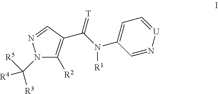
N1(C([R4])([R3])[R5])C([R2])=C(C(N(C2=CC=[U]N=C2)[R1])=[T])C=N1
